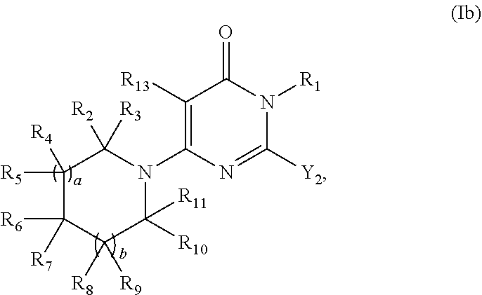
C1([R5])([R4])C([R7])([R6])C([R8])([R9])C([R11])([R10])N(C2=C([R13])C(=O)N([R1])C([Y2])=N2)C1([R2])[R3]
